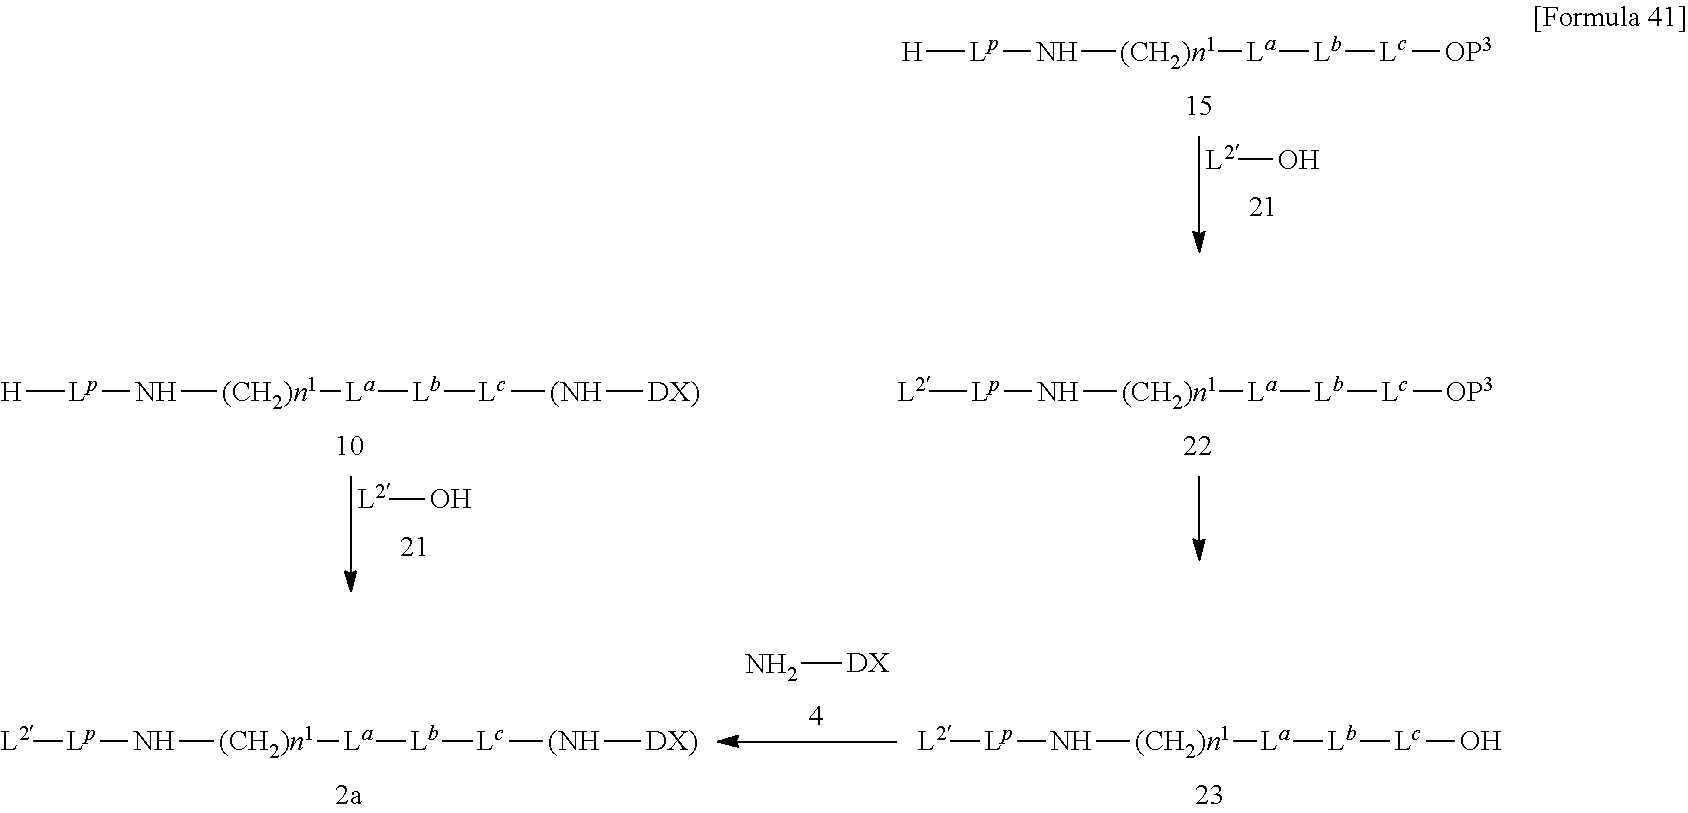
[L2]O.[H][Lp]N[(CH2)n1][La][Lb][Lc][OP3].[L2]O.[L2][Lp]N[(CH2)n1][La][Lb][Lc][OP3].[H][Lp]N[(CH2)n1][La][Lb][Lc][(NH][DX)].N[DX].[L2][Lp]N[(CH2)n1][La][Lb][Lc][(NH][DX)].[L2][Lp]N[(CH2)n1][La][Lb][Lc]O
